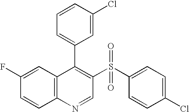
C12=C(C=C(F)C=C1)C(C1=CC=CC(Cl)=C1)=C(S(C1=CC=C(Cl)C=C1)(=O)=O)C=N2
